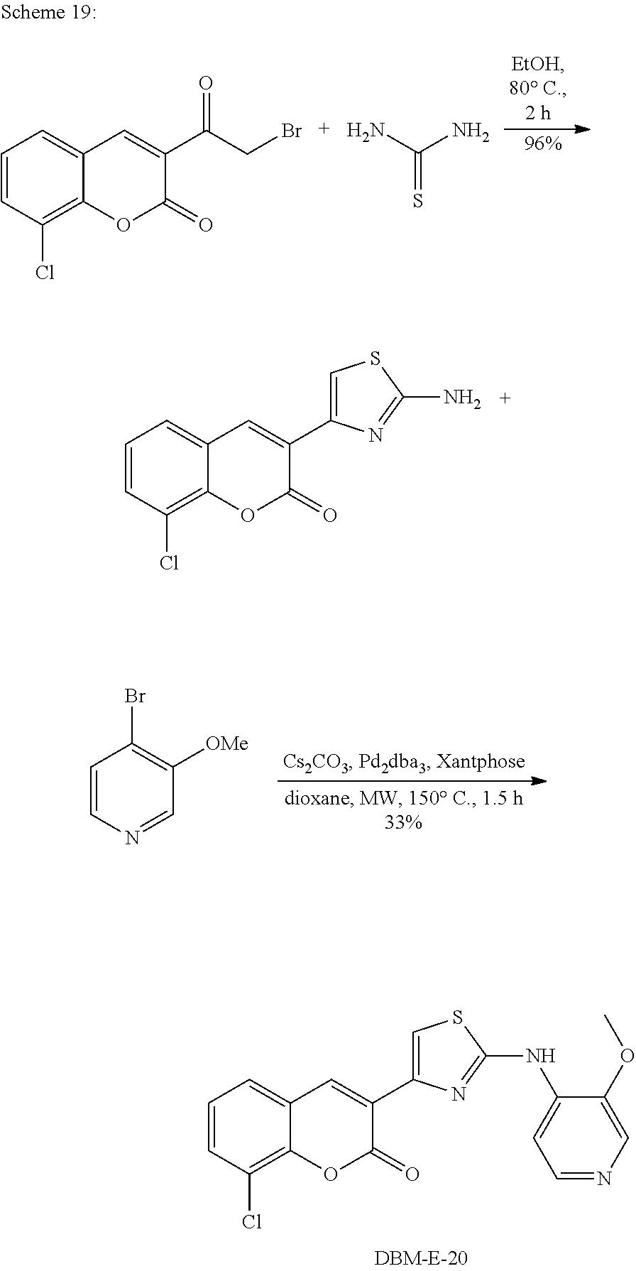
C1=CC(Cl)=C2C(=C1)C=C(C(CBr)=O)C(=O)O2.NC(N)=S.C1=CC(Cl)=C2C(=C1)C=C(C1=CSC(N)=N1)C(=O)O2.C1=CC(Cl)=C2C(=C1)C=C(C1=CSC(NC3=CC=NC=C3OC)=N1)C(=O)O2.C1=CN=CC([OMe])=C1Br
